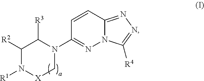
C1([R2])N([R1])[X]CN(C2=NN3C(=NN=C3[R4])C=C2)C1[R3]
